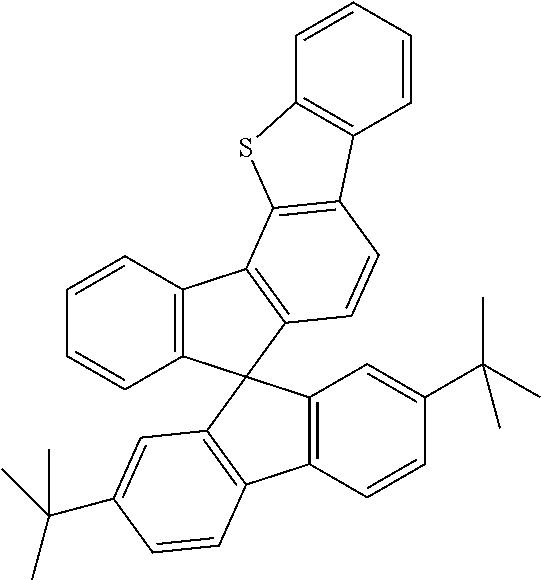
C12=C(C=CC=C1)C1=C(C=CC3=C1SC1=C3C=CC=C1)C21C2=C(C=CC(C(C)(C)C)=C2)C2=C1C=C(C(C)(C)C)C=C2
